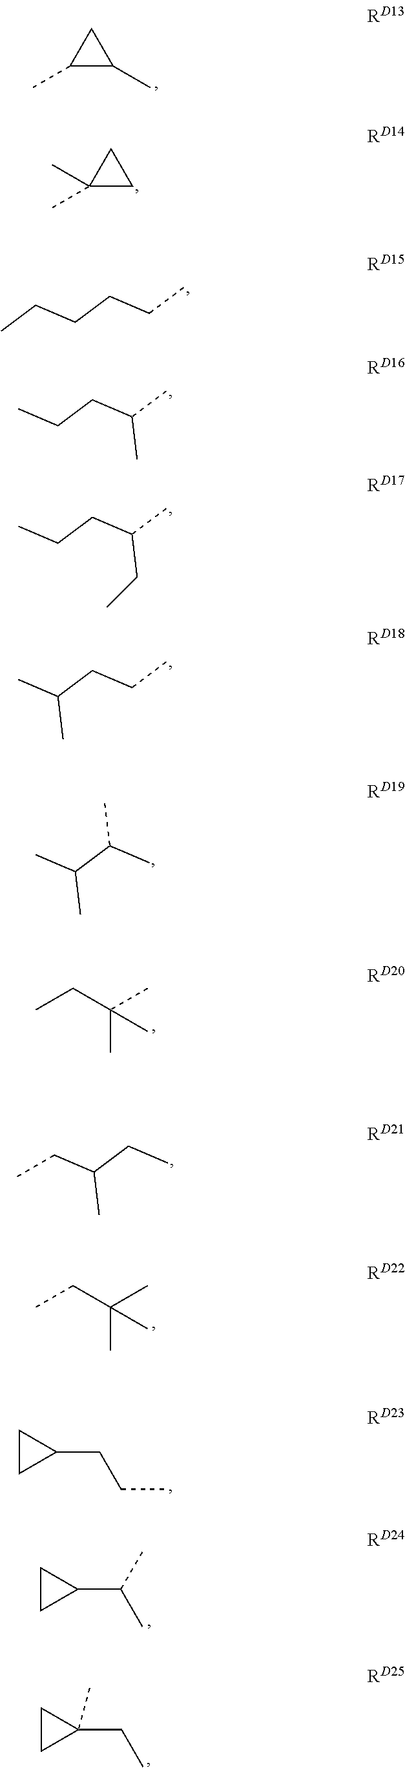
C1(C)C(C)C1.C1(C)(C)CC1.CCCCCC.CCCC(C)C.CCCC(C)CC.CC(CCC)C.CC(C(C)C)C.CCC(C)(C)C.C(C(CC)C)C.CCC(C)(C)C.C1CC1CCC.C1CC1C(C)C.C1CC1(CC)C
